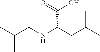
CC(CNC(CC(C)C)C(O)=O)C
